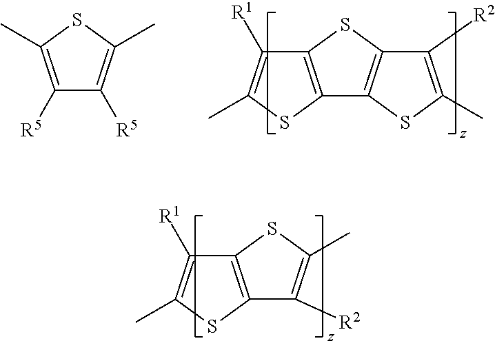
C12=C(SC(C)=C1[R1])C1=C(S2)C([R2])=C(C)S1.C1([R5])=C(C)SC(C)=C1[R5].C12=C(SC(C)=C1[R1])C([R2])=C(C)S2
